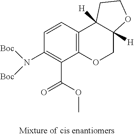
[Boc]N(C1=C(C(OC)=O)C2=C(C=C1)C1([H])C([H])(CO2)OCC1)[Boc]
